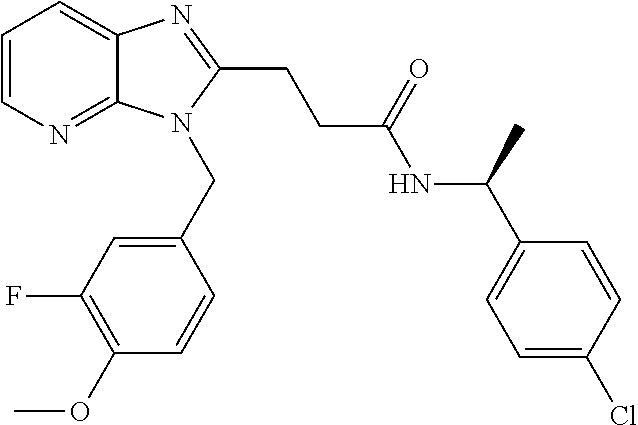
C1=CN=C2C(=C1)N=C(CCC(NC(C1=CC=C(Cl)C=C1)C)=O)N2CC1=CC(F)=C(OC)C=C1
